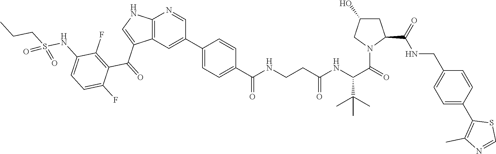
C12=C(C=C(C3=CC=C(C(NCCC(NC(C(C)(C)C)C(=O)N4C(C(=O)NCC5=CC=C(C6=C(C)N=CS6)C=C5)CC(O)C4)=O)=O)C=C3)C=N1)C(C(=O)C1=C(F)C(NS(CCC)(=O)=O)=CC=C1F)=CN2
